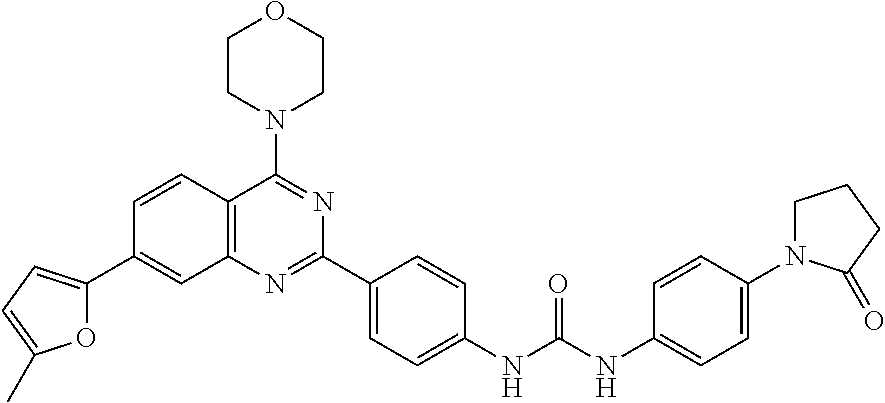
C12=C(C(N3CCOCC3)=NC(C3=CC=C(NC(NC4=CC=C(N5CCCC5=O)C=C4)=O)C=C3)=N1)C=CC(C1=CC=C(C)O1)=C2
